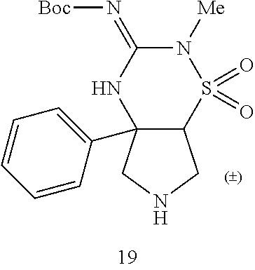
C12(C3=CC=CC=C3)C(S(=O)(=O)N([Me])C(=N[Boc])N1)CNC2
